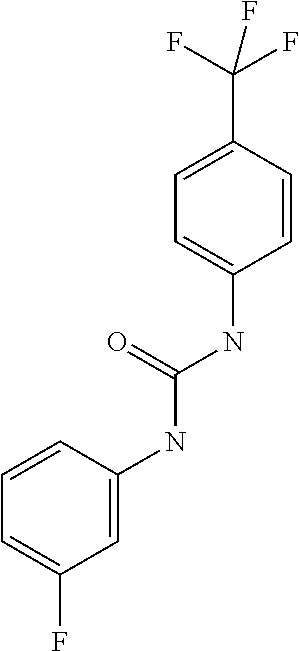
C1=C(C(F)(F)F)C=CC(NC(NC2=CC(F)=CC=C2)=O)=C1
